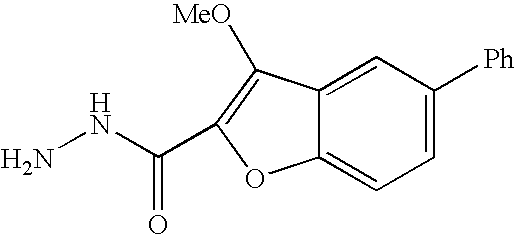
NNC(=O)C1=C([MeO])C2=CC([Ph])=CC=C2O1
